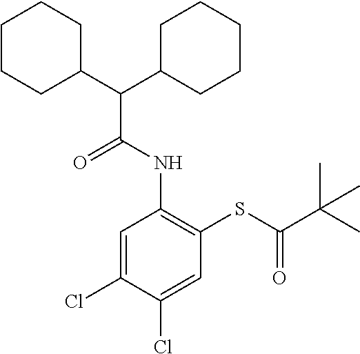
C1=C(Cl)C(Cl)=CC(SC(C(C)(C)C)=O)=C1NC(C(C1CCCCC1)C1CCCCC1)=O
